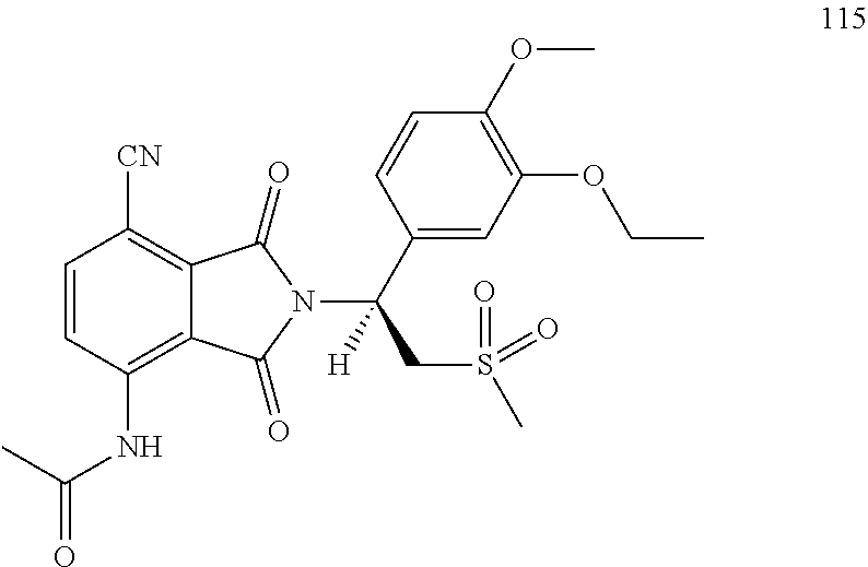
C1=CC(NC(=O)C)=C2C(=C1[CN])C(=O)N(C(C1=CC(OCC)=C(OC)C=C1)(CS(C)(=O)=O)[H])C2=O
